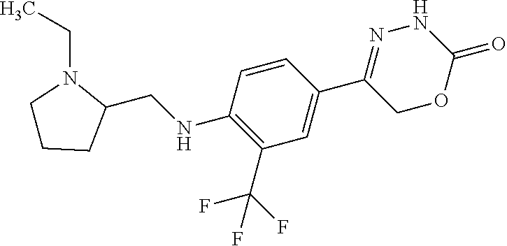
C1(C2=CC(C(F)(F)F)=C(NCC3N(CC)CCC3)C=C2)=NNC(=O)OC1
